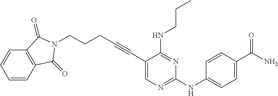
C1=CC2=C(C=C1)C(=O)N(CCCC#CC1=CN=C(NC3=CC=C(C(N)=O)C=C3)N=C1NCCC)C2=O
